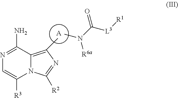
[A].N1=C(N)C2=C(C)N=C([R2])N2C([R3])=C1.CN(C([L3][R1])=O)[R6a]
